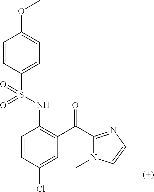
C1=CC(S(NC2=C(C(C3=NC=CN3C)=O)C=C(Cl)C=C2)(=O)=O)=CC=C1OC
